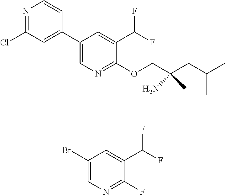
C1(C2=CC(Cl)=NC=C2)=CN=C(OCC(CC(C)C)(C)N)C(C(F)F)=C1.C1(Br)=CN=C(F)C(C(F)F)=C1
